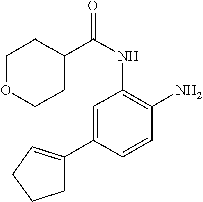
C1=C(C2=CCCC2)C=CC(N)=C1NC(C1CCOCC1)=O
